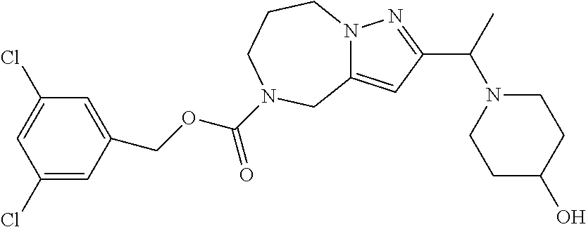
C12=CC(C(C)N3CCC(O)CC3)=NN1CCCN(C(OCC1=CC(Cl)=CC(Cl)=C1)=O)C2
